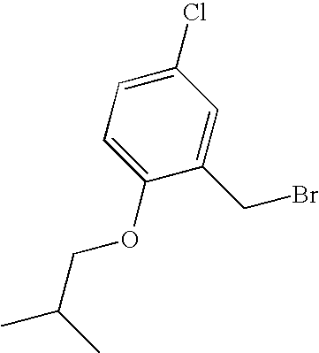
C1(CBr)=CC(Cl)=CC=C1OCC(C)C
